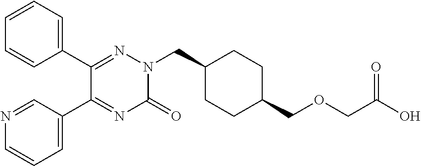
C1(C2=NN(CC3CCC(COCC(O)=O)CC3)C(=O)N=C2C2=CC=CN=C2)=CC=CC=C1
